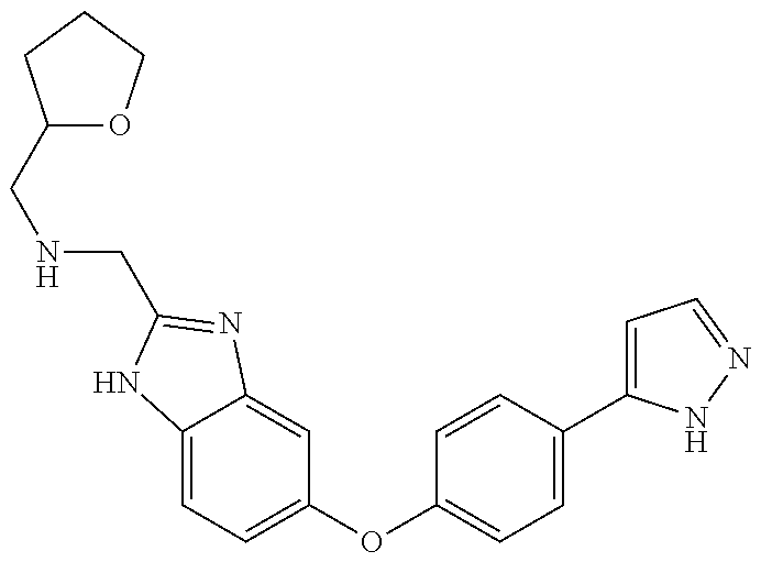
C12=CC=C(OC3=CC=C(C4=CC=NN4)C=C3)C=C1N=C(CNCC1OCCC1)N2
